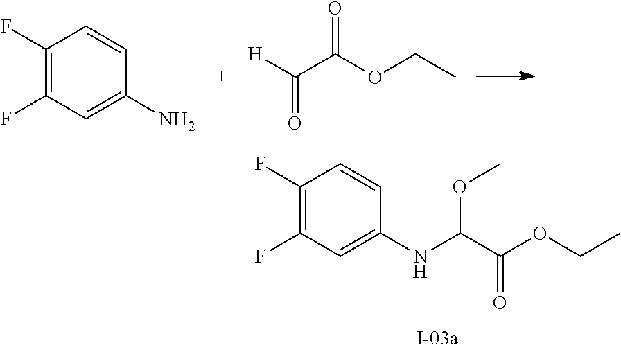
C1(F)=C(F)C=C(NC(C(OCC)=O)OC)C=C1.C1(F)=C(F)C=C(N)C=C1.C(C(OCC)=O)([H])=O
